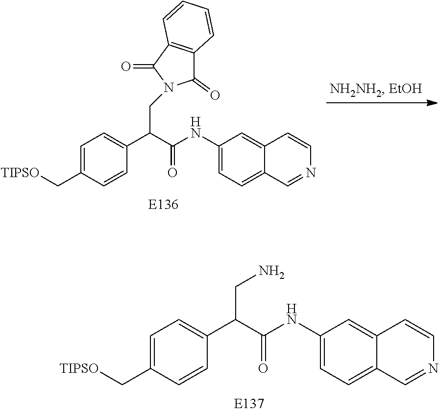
C1(NC(C(C2=CC=C(C[TIPSO])C=C2)CN)=O)=CC=C2C(=C1)C=CN=C2.C1(NC(C(C2=CC=C(C[TIPSO])C=C2)CN2C(=O)C3=C(C2=O)C=CC=C3)=O)=CC=C2C(=C1)C=CN=C2
